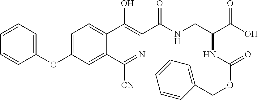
C1=CC=C(OC2=CC=C3C(=C2)C([CN])=NC(C(NCC(C(O)=O)NC(=O)OCC2=CC=CC=C2)=O)=C3O)C=C1
